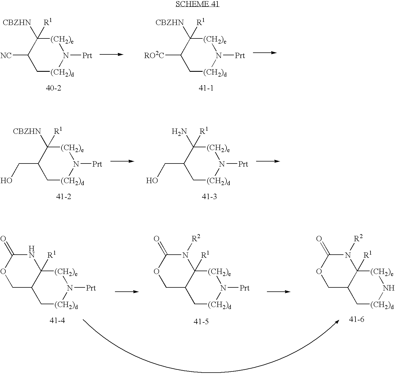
C1([NC])C[(CH2)d]N([Prt])[(CH2)e]C1([CBZHN])[R1].C1([RO2C])C[(CH2)d]N([Prt])[(CH2)e]C1([CBZHN])[R1].C12C[(CH2)d]N([Prt])[(CH2)e]C1([R1])NC(=O)OC2.C12C[(CH2)d]N([Prt])[(CH2)e]C1([R1])N([R2])C(=O)OC2.C12C[(CH2)d]N[(CH2)e]C1([R1])N([R2])C(=O)OC2.C1(CO)C[(CH2)d]N([Prt])[(CH2)e]C1([CBZHN])[R1].C1(CO)C[(CH2)d]N([Prt])[(CH2)e]C1(N)[R1]
